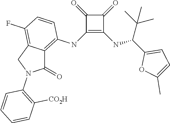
C1(NC2=C3C(=C(F)C=C2)CN(C2=C([CO2H])C=CC=C2)C3=O)=C(NC(C2=CC=C(C)O2)C(C)(C)C)C(=O)C1=O
